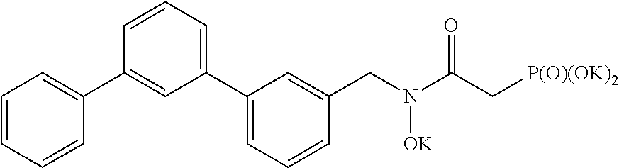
C1=CC=CC(C2=CC(C3=CC=CC(CN(C(C[P(O)(OK)2])=O)[OK])=C3)=CC=C2)=C1
